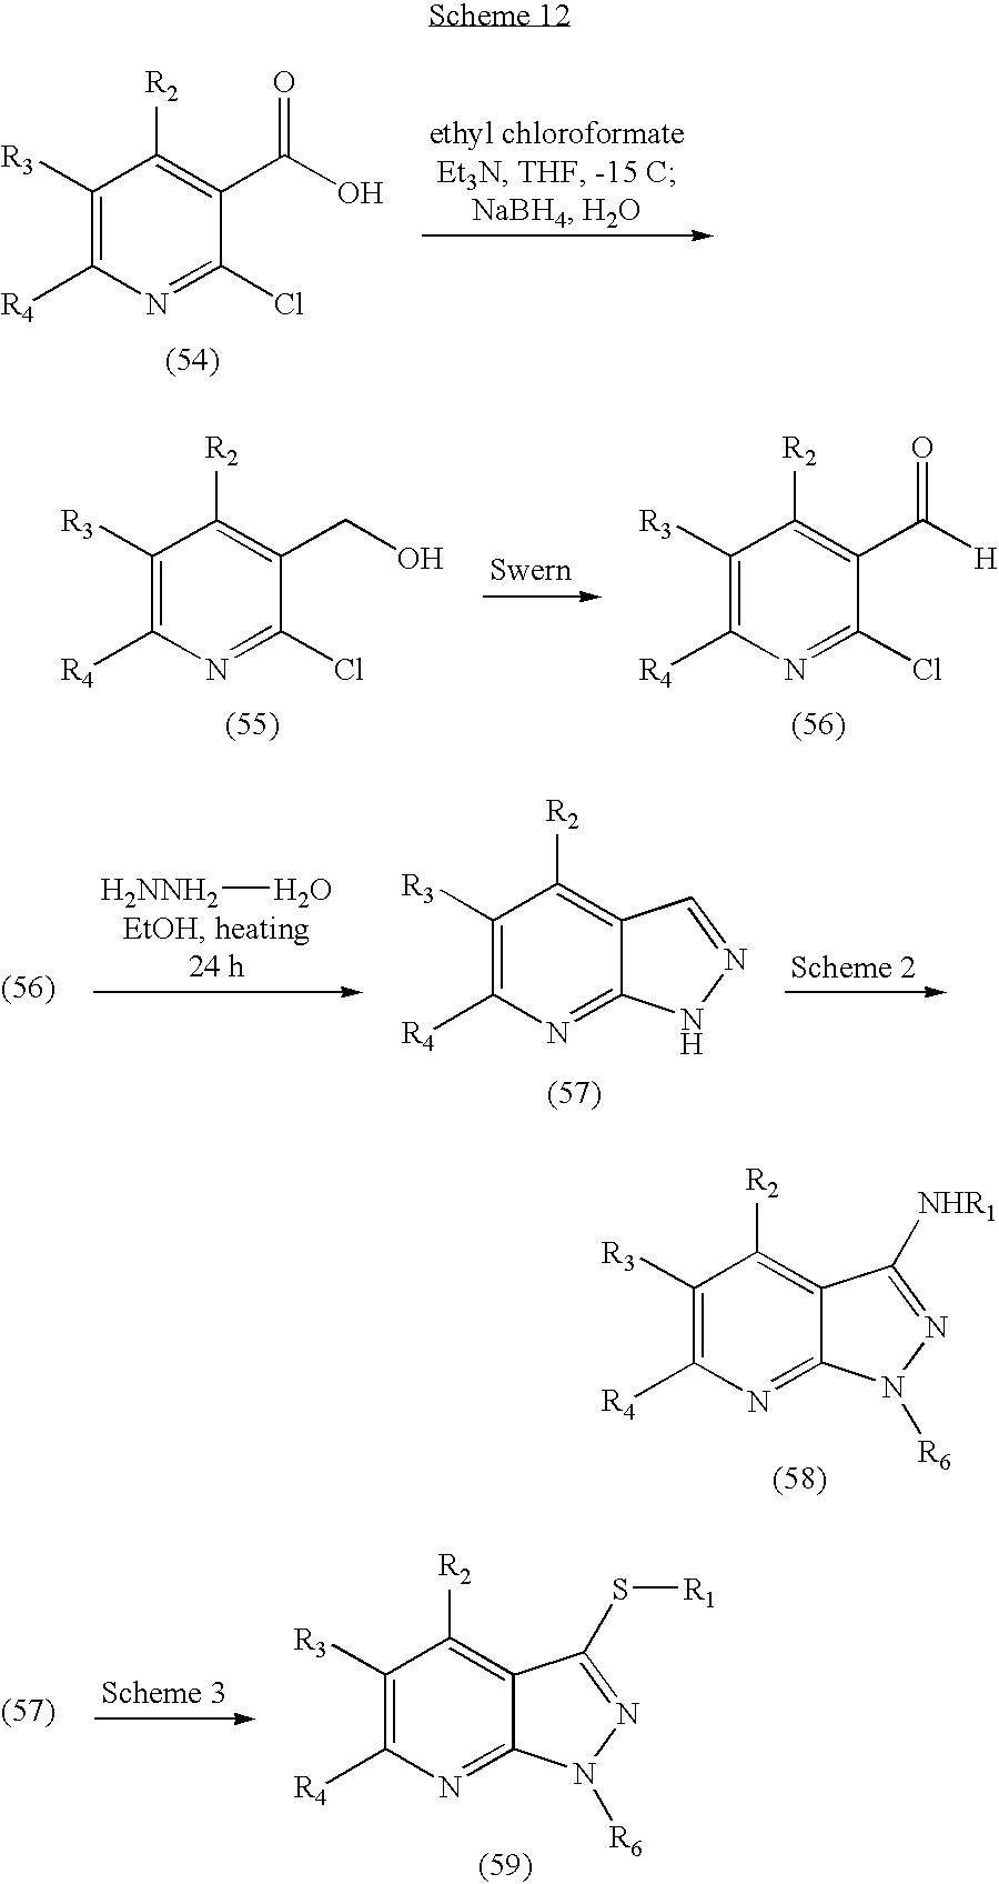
C1([R3])=C([R4])N=C(Cl)C(C(O)=O)=C1[R2].C1([R3])=C([R4])N=C(Cl)C(CO)=C1[R2].C1([R3])=C([R4])N=C(Cl)C(C([H])=O)=C1[R2].[H2NNH2]O.C1([R3])=C([R4])N=C2C(=C1[R2])C=NN2.C1([R3])=C([R4])N=C2C(=C1[R2])C([NHR1])=NN2[R6].C1([R3])=C([R4])N=C2C(=C1[R2])C(S[R1])=NN2[R6]
